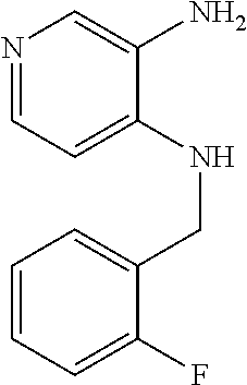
N1=CC=C(NCC2=CC=CC=C2F)C(N)=C1
